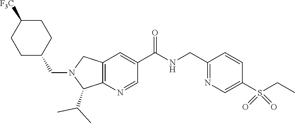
C12=C(N=CC(C(NCC3=NC=C(S(CC)(=O)=O)C=C3)=O)=C1)C(C(C)C)N(CC1CCC([F3C])CC1)C2
